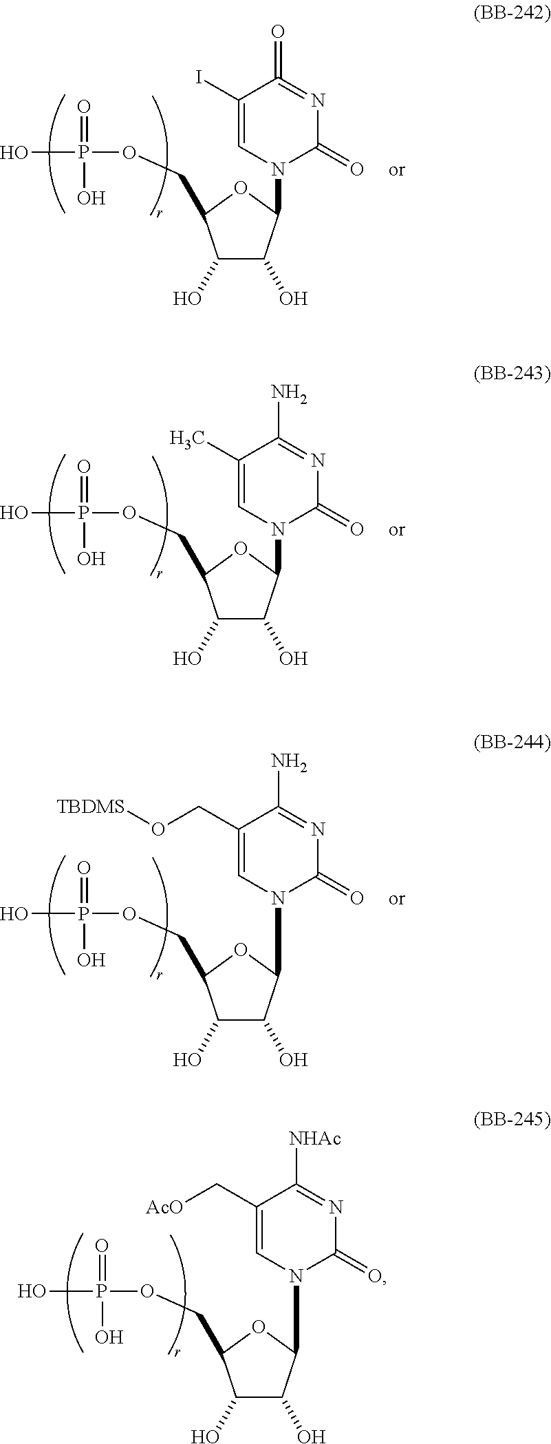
OP(=O)(O)OCC1C(O)C(O)C(N2C(=O)N=C([NHAc])C(C[AcO])=C2)O1.OP(=O)(O)OCC1C(O)C(O)C(N2C(=O)N=C(=O)C(I)=C2)O1.OP(=O)(O)OCC1C(O)C(O)C(N2C(=O)N=C(N)C(C)=C2)O1.OP(=O)(O)OCC1C(O)C(O)C(N2C(=O)N=C(N)C(CO[TBDMS])=C2)O1
